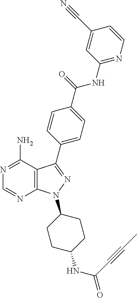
N1=C(N)C2=C(N=C1)N(C1CCC(NC(C#CC)=O)CC1)N=C2C1=CC=C(C(=O)NC2=NC=CC(C#N)=C2)C=C1
